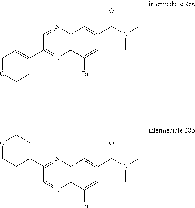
C12=C(N=CC(C3=CCOCC3)=N1)C=C(C(N(C)C)=O)C=C2Br.C12=C(N=C(C3=CCOCC3)C=N1)C=C(C(N(C)C)=O)C=C2Br
